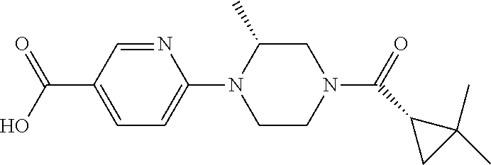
OC(C1=CC=C(N2CCN(C(=O)C3CC3(C)C)CC2C)N=C1)=O
